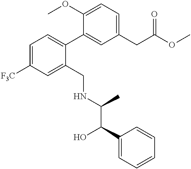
C1=C([F3C])C=C(CNC(C)C(O)C2=CC=CC=C2)C(C2=CC(CC(OC)=O)=CC=C2OC)=C1
